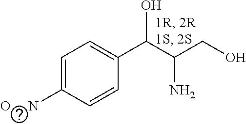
C1=C([O     N])C=CC(C(C(CO)N)O)=C1
